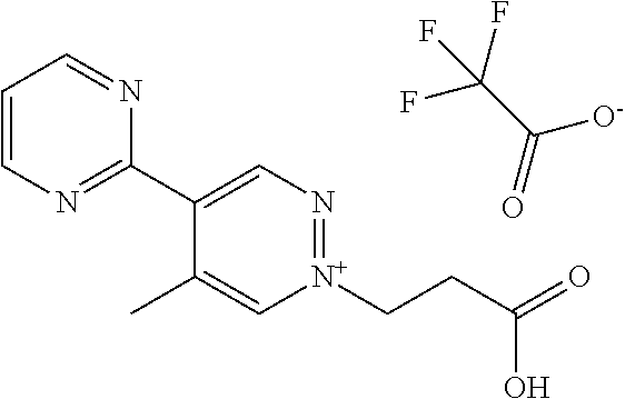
C1=CN=C(C2=CN=[N+](CCC(=O)O)C=C2C)N=C1.C(=O)(C(F)(F)F)[O-]
